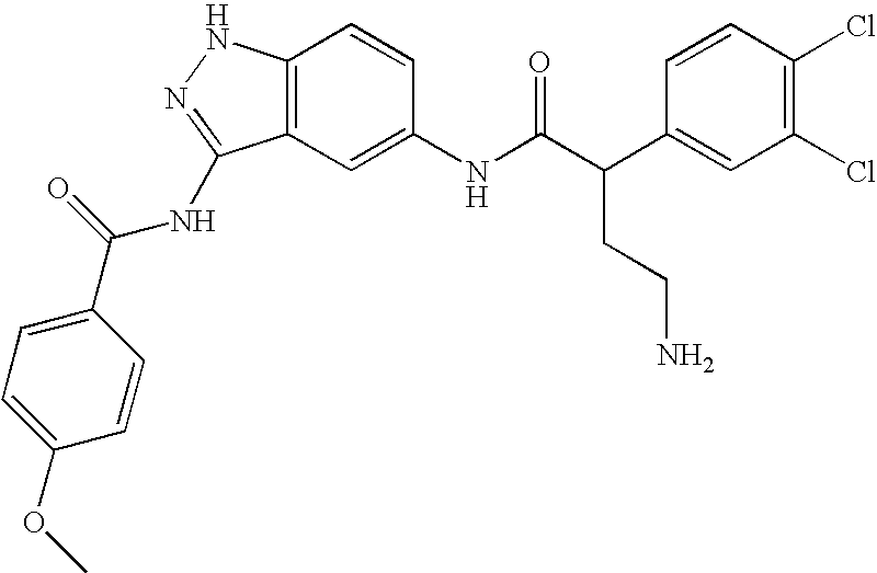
C12=C(C=C(NC(C(C3=CC(Cl)=C(Cl)C=C3)CCN)=O)C=C1)C(NC(C1=CC=C(OC)C=C1)=O)=NN2
